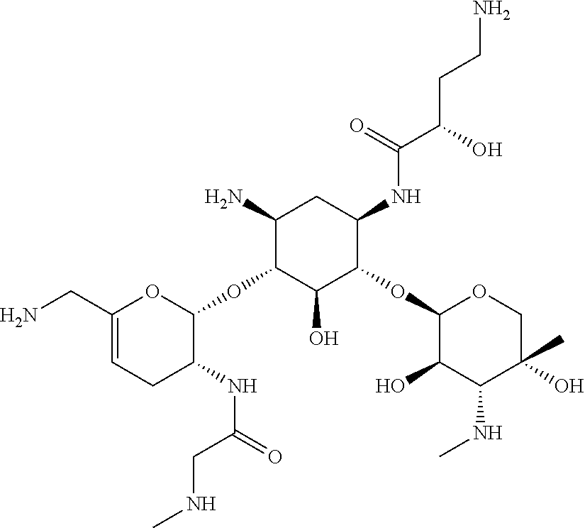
NCC1=CCC(NC(=O)CNC)C(OC2C(O)C(OC3C(O)C(NC)C(C)(O)CO3)C(NC(C(O)CCN)=O)CC2N)O1
